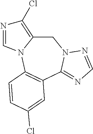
C1C2=C(Cl)N=CN2C2=C(C3=NC=NN13)C=C(Cl)C=C2
